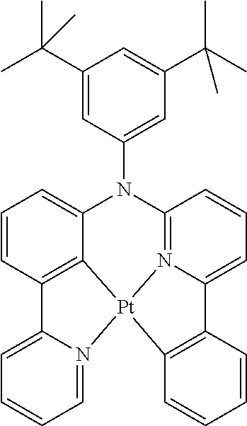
N1(C2=CC(C(C)(C)C)=CC(C(C)(C)C)=C2)C2=N3C(=CC=C2)C2=C([Pt]34C3=C(C=CC=C13)C1=CC=CC=N14)C=CC=C2
